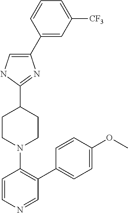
C1=C([CF3])C=C(C2=CNC(C3CCN(C4=C(C5=CC=C(OC)C=C5)C=NC=C4)CC3)=N2)C=C1
